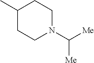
C1(C)CCN(C([Me])[Me])CC1
